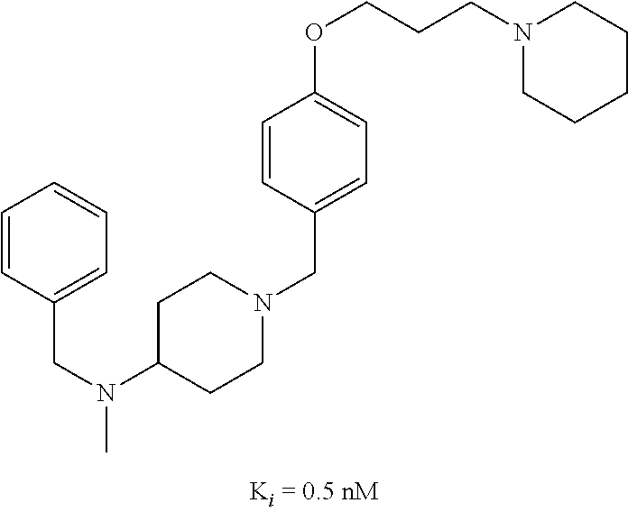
C1=CC(CN(C)C2CCN(CC3=CC=C(OCCCN4CCCCC4)C=C3)CC2)=CC=C1
